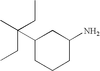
C1(C(C)(CC)CC)CCCC(N)C1
